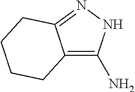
C12=C(N)NN=C1CCCC2
